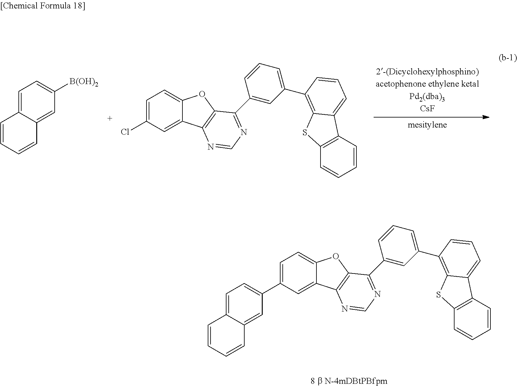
C1=C2C(=CC([B(OH)2])=C1)C=CC=C2.C1=C(Cl)C=C2C(=C1)OC1=C2N=CN=C1C1=CC(C2=C3C(=CC=C2)C2=C(C=CC=C2)S3)=CC=C1.C1=C(C2=CC=C3C(=C2)C=CC=C3)C=C2C(=C1)OC1=C2N=CN=C1C1=CC(C2=C3C(=CC=C2)C2=C(C=CC=C2)S3)=CC=C1
